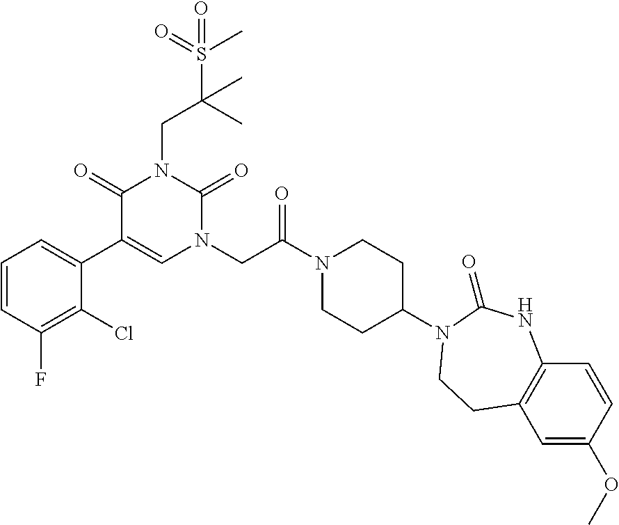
N1(C2CCN(C(CN3C=C(C4=CC=CC(F)=C4Cl)C(=O)N(CC(C)(S(C)(=O)=O)C)C3=O)=O)CC2)CCC2=C(NC1=O)C=CC(OC)=C2
